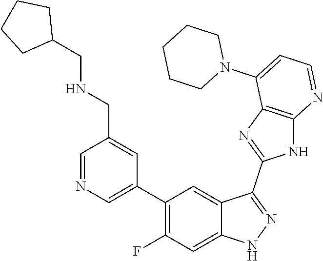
C1=NC=C(C2=C(F)C=C3C(=C2)C(C2=NC4=C(N2)N=CC=C4N2CCCCC2)=NN3)C=C1CNCC1CCCC1
